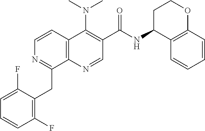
C12=C(N=CC(C(=O)NC3C4=C(OCC3)C=CC=C4)=C1N(C)C)C(CC1=C(F)C=CC=C1F)=NC=C2
